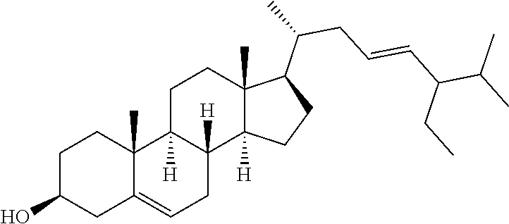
C1C2=CCC3([H])C([H])(C2(C)CCC1O)CCC1(C)C(C(CC=CC(C(C)C)CC)C)CCC13[H]
